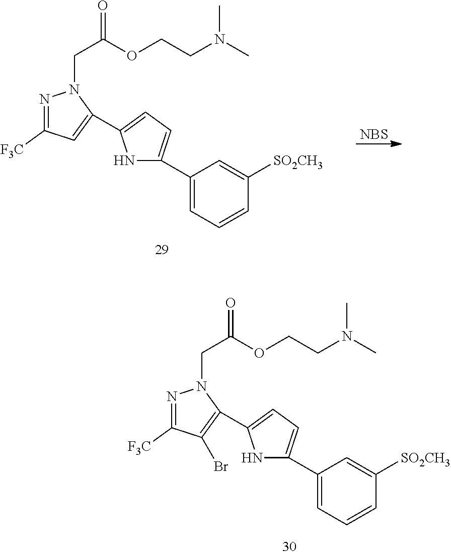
N1C(C2=CC=CC([SO2CH3])=C2)=CC=C1C1=C(Br)C([F3C])=NN1CC(OCCN(C)C)=O.N1C(C2=CC=CC([SO2CH3])=C2)=CC=C1C1=CC([F3C])=NN1CC(OCCN(C)C)=O.[NBS]
